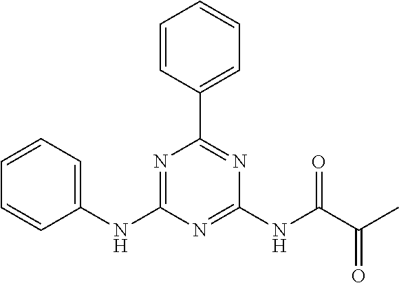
C1(NC2=NC(C3=CC=CC=C3)=NC(NC(=O)C(=O)C)=N2)=CC=CC=C1
